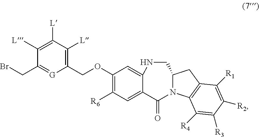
C1(COC2=C([R6])C=C3C(=C2)NCC2N(C3=O)C3=C(C2)C([R1])=C([R2])C([R3])=C3[R4])=C([L])C([L])=C([L])C(CBr)=[G]1
